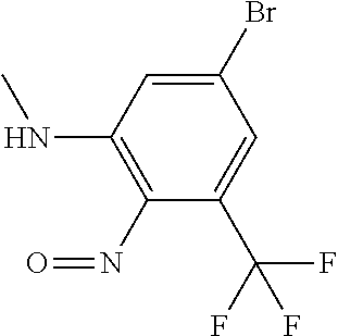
C1(Br)=CC(NC)=C(N=O)C(C(F)(F)F)=C1
